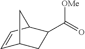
C(=O)([OMe])C1CC2C=CC1C2
